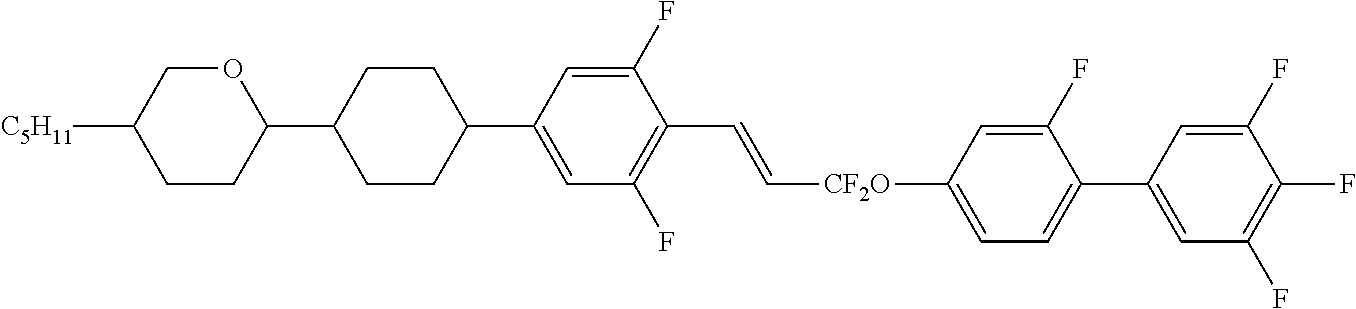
O1CC([C5H11])CCC1C1CCC(C2=CC(F)=C(C=C[CF2O]C3=CC=C(C4=CC(F)=C(F)C(F)=C4)C(F)=C3)C(F)=C2)CC1
